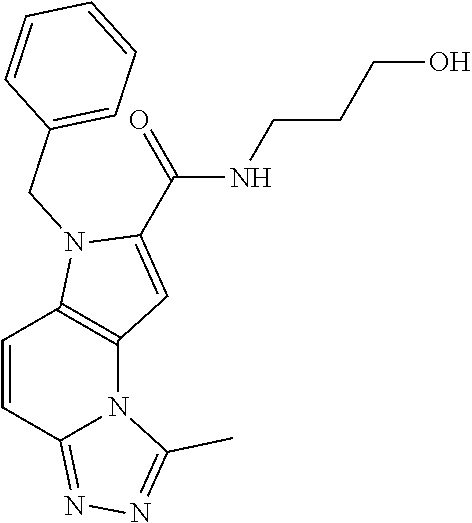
C1=CC2=NN=C(C)N2C2=C1N(CC1=CC=CC=C1)C(C(=O)NCCCO)=C2
